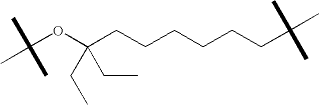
C(OC(CCCCCCC(C)(C)C)(CC)CC)(C)(C)C
